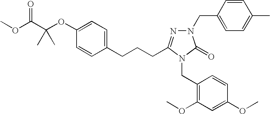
O(C(C(OC1=CC=C(CCCC2=NN(CC3=CC=C(C)C=C3)C(=O)N2CC2=C(OC)C=C(OC)C=C2)C=C1)(C)C)=O)C
